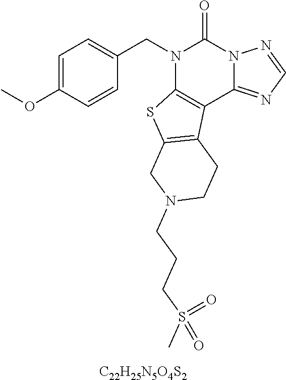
C1=C(OC)C=CC(CN2C3=C(C4=NC=NN4C2=O)C2=C(S3)CN(CCCS(C)(=O)=O)CC2)=C1.[C22H25N5O4S2]
